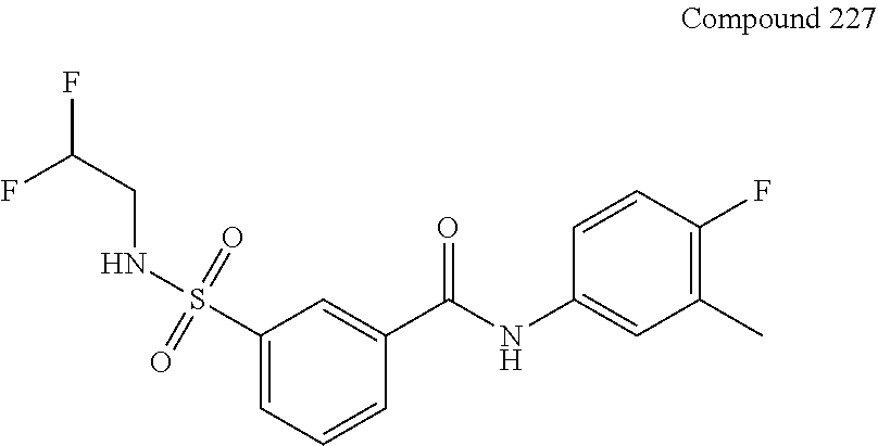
S(=O)(=O)(C1=CC=CC(C(=O)NC2=CC(C)=C(F)C=C2)=C1)NCC(F)F
